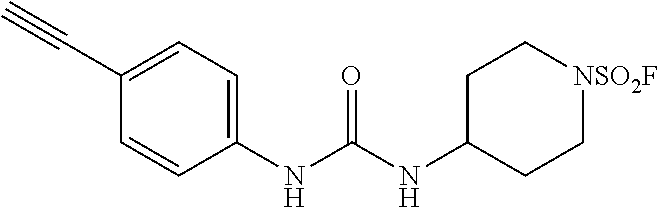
C1(C#C)=CC=C(NC(NC2CC[NSO2F]CC2)=O)C=C1
